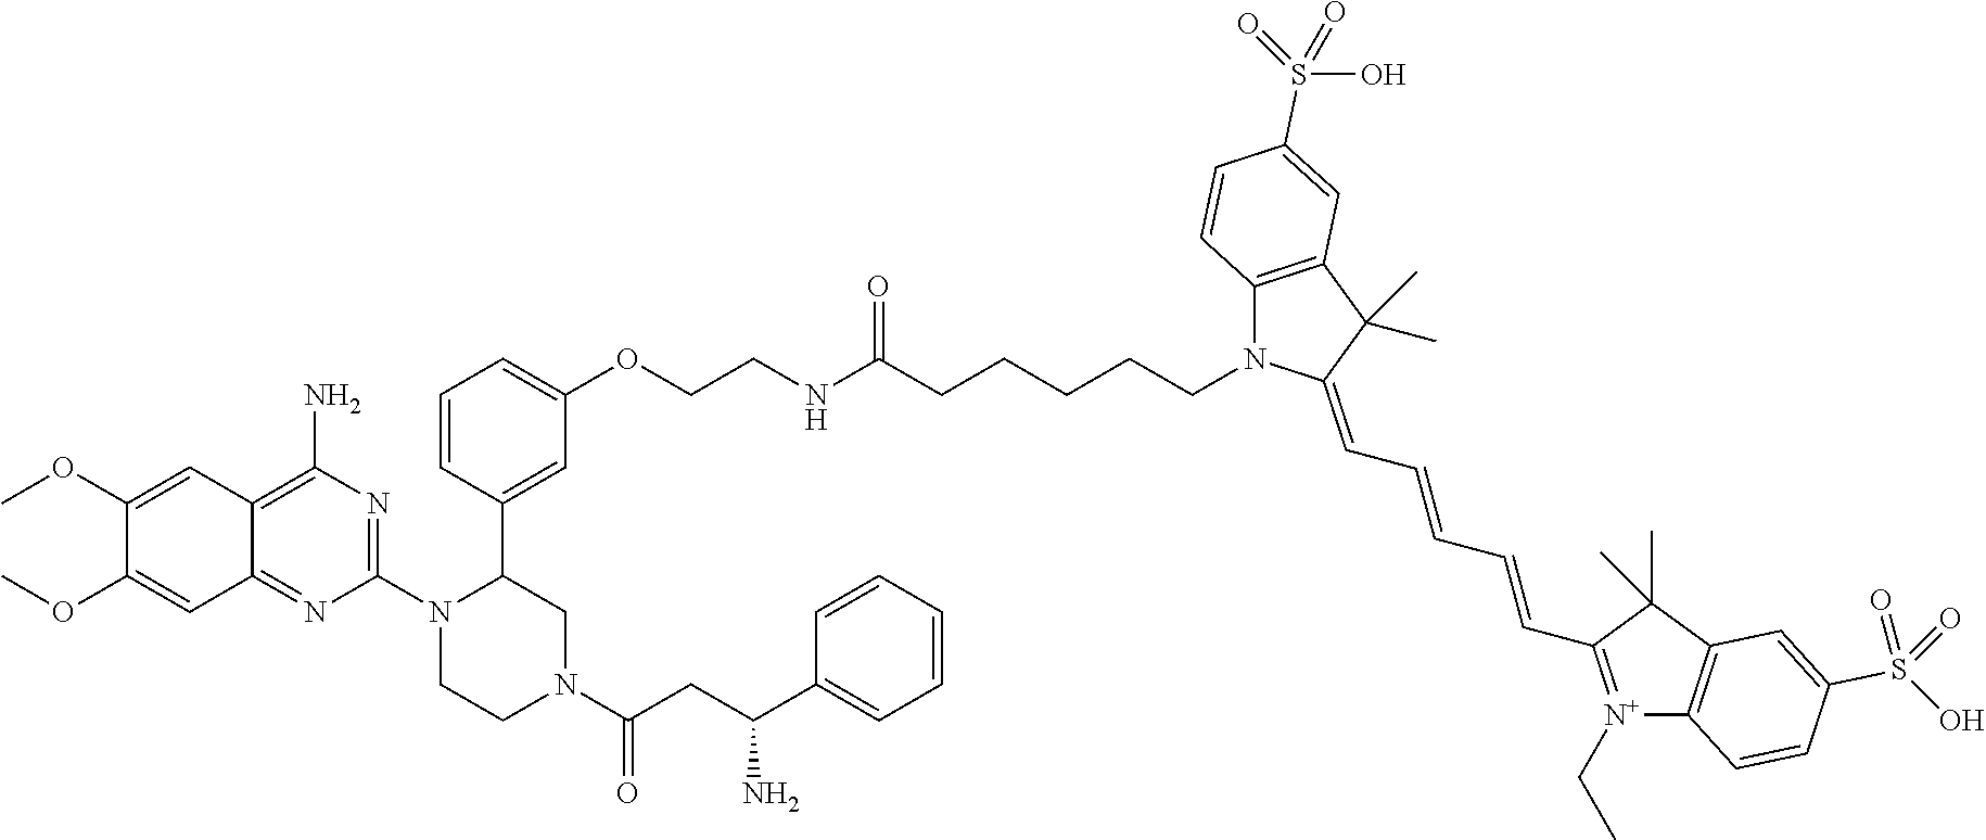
C1=CC(C2N(C3=NC(N)=C4C(=N3)C=C(OC)C(OC)=C4)CCN(C(CC(C3=CC=CC=C3)N)=O)C2)=CC(OCCNC(CCCCCN2C3=C(C(C)(C)C2=CC=CC=CC2=[N+](CC)C4=C(C2(C)C)C=C(S(O)(=O)=O)C=C4)C=C(S(O)(=O)=O)C=C3)=O)=C1
